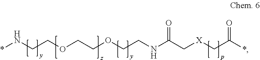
*NCCOCCOCCNC(C[X]CC(*)=O)=O
